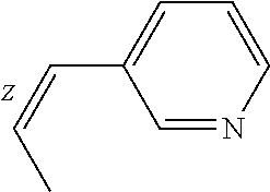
C1=NC=CC=C1C=CC
